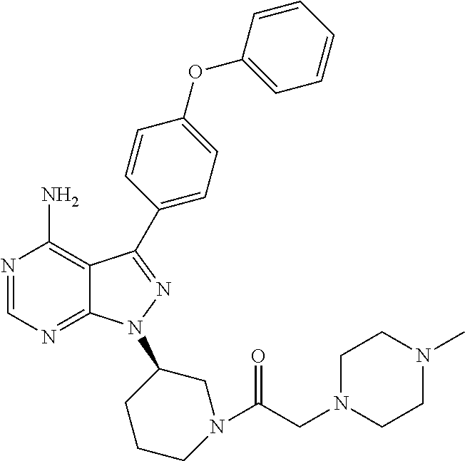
N1=CN=C2C(=C1N)C(C1=CC=C(OC3=CC=CC=C3)C=C1)=NN2C1CCCN(C(CN2CCN(C)CC2)=O)C1
